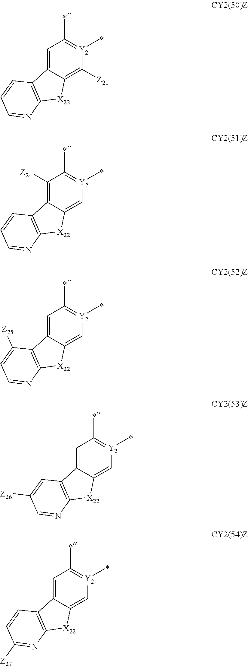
C1=C2C(=C([Z21])[Y2](C)=C1C)[X22]C1=C2C=CC=N1.C1([Z24])=C2C(=C[Y2](C)=C1C)[X22]C1=C2C=CC=N1.C1=C2C(=C[Y2](C)=C1C)[X22]C1=C2C([Z25])=CC=N1.C1=C2C(=C[Y2](C)=C1C)[X22]C1=C2C=C([Z26])C=N1.C1=C2C(=C[Y2](C)=C1C)[X22]C1=C2C=CC([Z27])=N1
